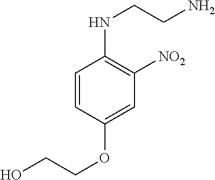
C1=CC(OCCO)=CC([NO2])=C1NCCN
